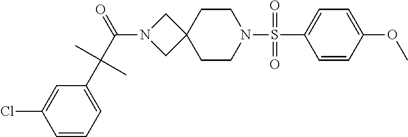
C1=CC(OC)=CC=C1S(N1CCC2(CC1)CN(C(C(C1=CC=CC(Cl)=C1)(C)C)=O)C2)(=O)=O
